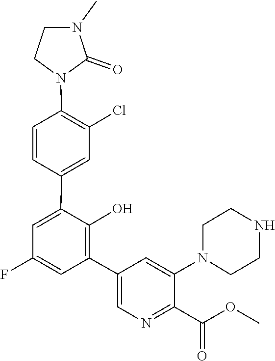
N1(C2=CC(C3=C(O)C(C4=CC(Cl)=C(N5CCN(C)C5=O)C=C4)=CC(F)=C3)=CN=C2C(OC)=O)CCNCC1
